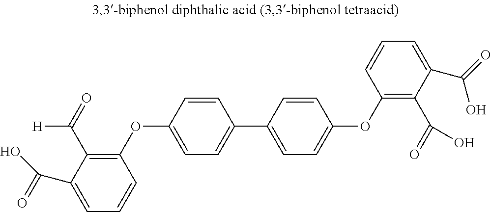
C1(OC2=CC=C(C3=CC=C(OC4=C(C(O)=O)C(C(=O)O)=CC=C4)C=C3)C=C2)=C(C(=O)[H])C(C(O)=O)=CC=C1
